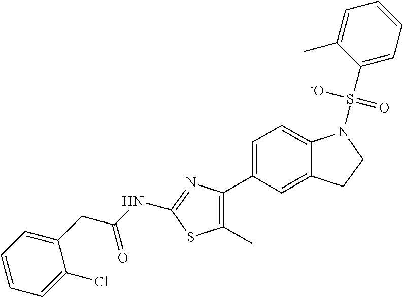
C1=C(C2=C(C)SC(NC(CC3=CC=CC=C3Cl)=O)=N2)C=C2C(=C1)N([S+](C1=CC=CC=C1C)([-O])=O)CC2
